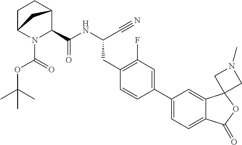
N(C(C#N)CC1=C(F)C=C(C2=CC=C3C(=C2)C2(OC3=O)CN(C)C2)C=C1)C(=O)C1C2CCC(N1C(OC(C)(C)C)=O)C2
